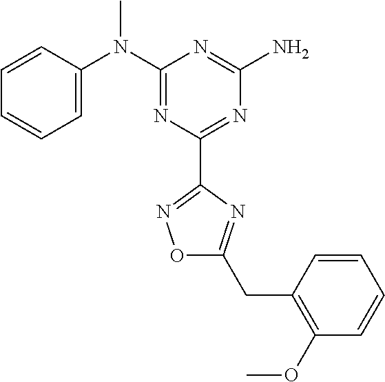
C1=CC(N(C2=NC(C3=NOC(CC4=C(OC)C=CC=C4)=N3)=NC(N)=N2)C)=CC=C1
